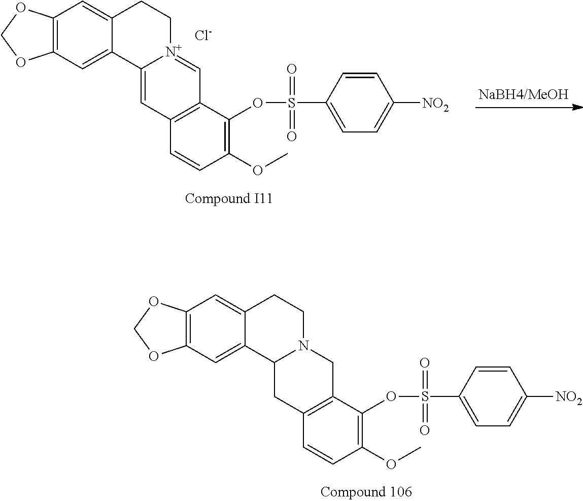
C12=C(C=C3C(=C1)CCN1C3CC3=C(C1)C(OS(C1=CC=C([NO2])C=C1)(=O)=O)=C(OC)C=C3)OCO2.C12=C(C=C3C(=C1)CC[N+]1=CC4=C(C=C31)C=CC(OC)=C4OS(C1=CC=C([NO2])C=C1)(=O)=O)OCO2.[Cl-]
